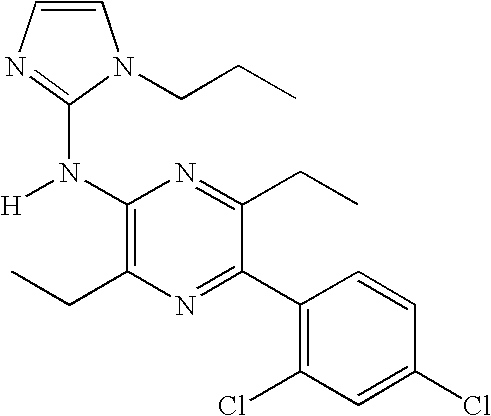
C1(N([H])C2=NC=CN2CCC)=C(CC)N=C(C2=C(Cl)C=C(Cl)C=C2)C(CC)=N1
